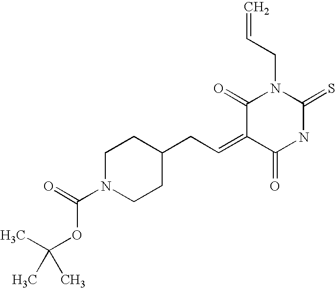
C=CCN1C(=O)C(=CCC2CCN(C(=O)OC(C)(C)C)CC2)C(=O)NC1=S
